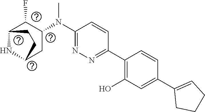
C1(N(C2C(F)C3NC(C2)CC3)C)=NN=C(C2=C(O)C=C(C3=CCCC3)C=C2)C=C1
